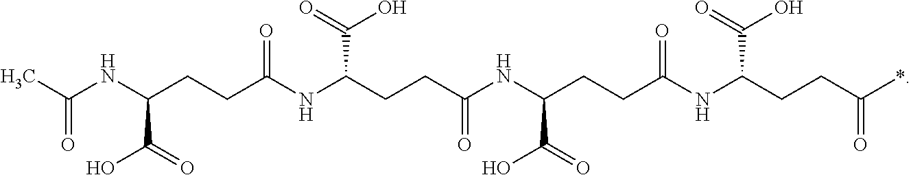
C(=O)(C)NC(CCC(NC(CCC(NC(CCC(=O)NC(CCC(=O)*)C(=O)O)C(=O)O)=O)C(=O)O)=O)C(=O)O
